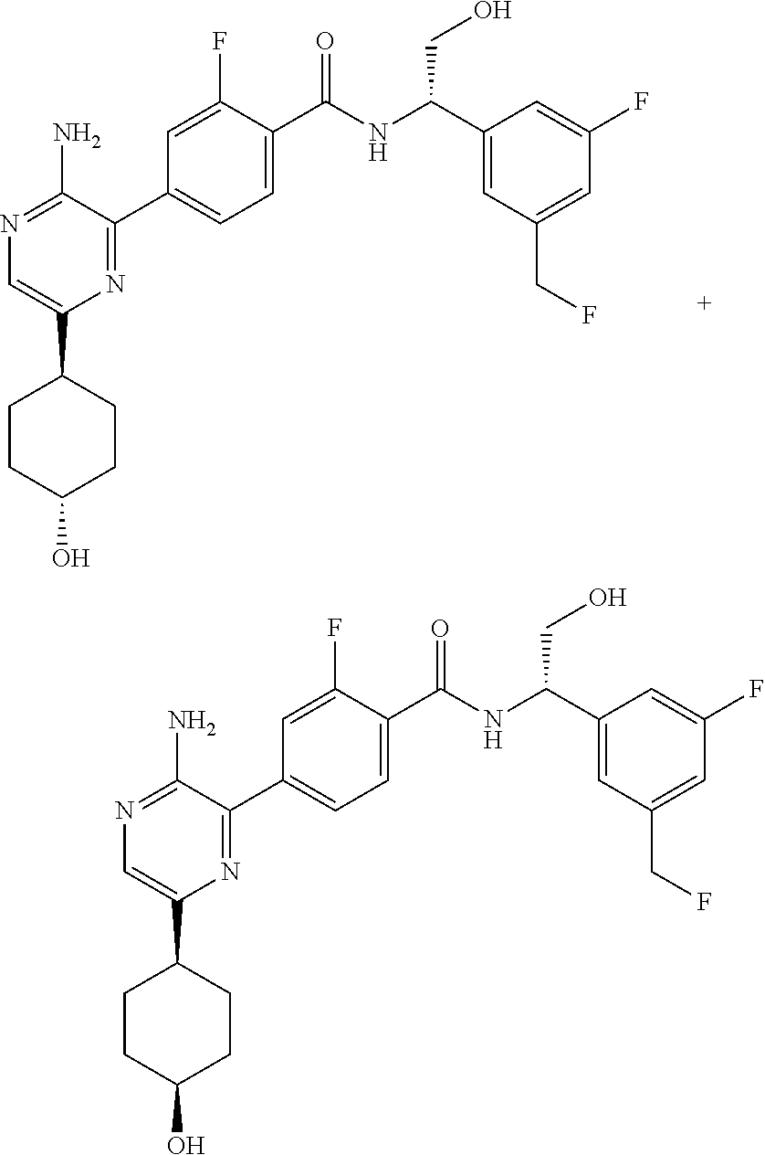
C1=C(F)C(C(NC(C2=CC(CF)=CC(F)=C2)CO)=O)=CC=C1C1=NC(C2CCC(O)CC2)=CN=C1N.C1=C(F)C(C(NC(C2=CC(CF)=CC(F)=C2)CO)=O)=CC=C1C1=NC(C2CCC(O)CC2)=CN=C1N
